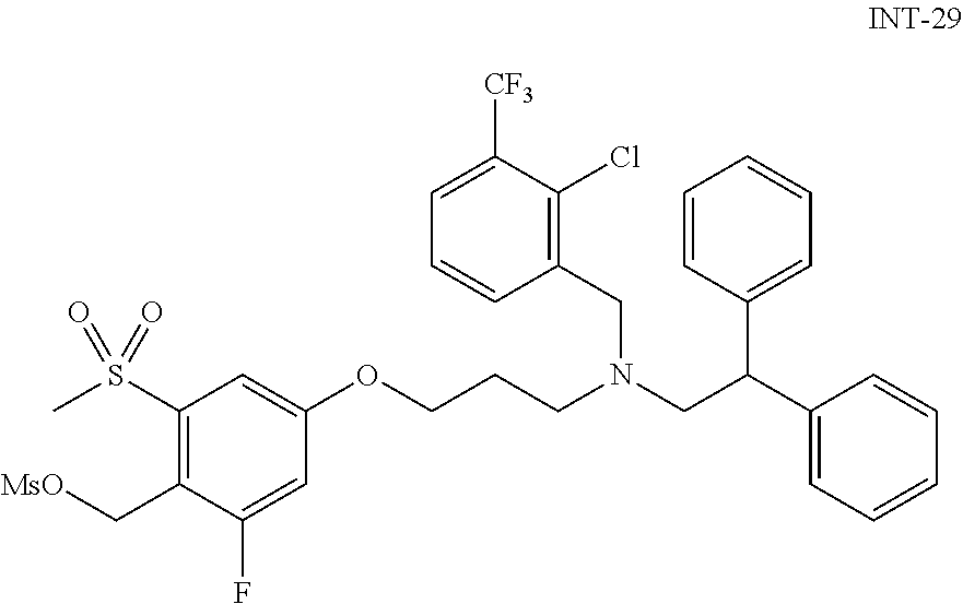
C1(OCCCN(CC2=C(Cl)C([CF3])=CC=C2)CC(C2=CC=CC=C2)C2=CC=CC=C2)=CC(S(C)(=O)=O)=C(C[MsO])C(F)=C1
